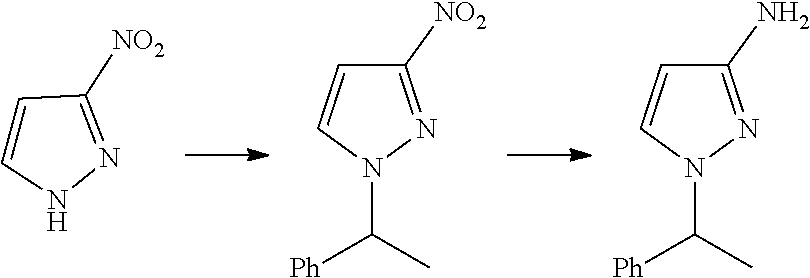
C1=CNN=C1[NO2].C1([NO2])=NN(C([Ph])C)C=C1.C1(N)=NN(C([Ph])C)C=C1
